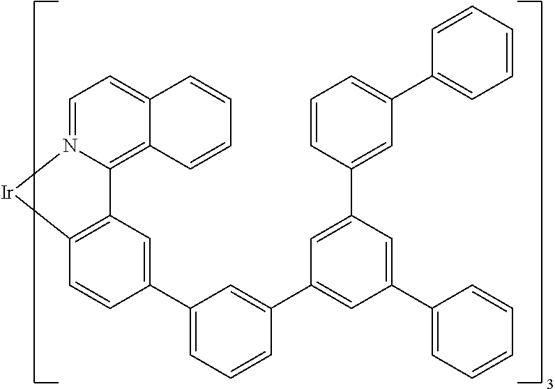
C12=C(C=CC(C3=CC=CC(C4=CC(C5=CC=CC=C5)=CC(C5=CC(C6=CC=CC=C6)=CC=C5)=C4)=C3)=C1)[Ir]N1=CC=C3C(=C21)C=CC=C3
